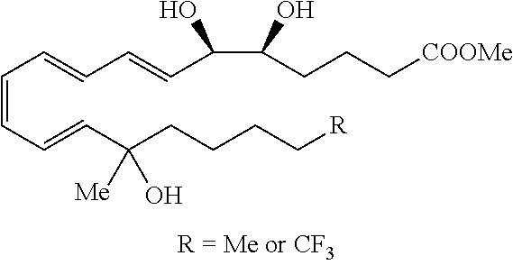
C(O)(CCC[COOMe])C(O)C=CC=CC=CC=CC(CCCC[R])([Me])O
